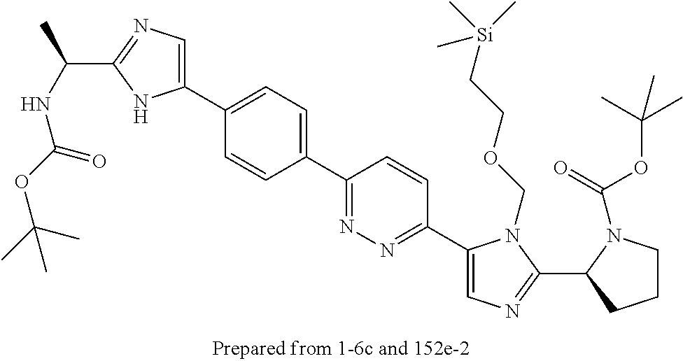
C1(C2=CC=C(C3=CN=C(C(C)NC(=O)OC(C)(C)C)N3)C=C2)=NN=C(C2=CN=C(C3CCCN3C(OC(C)(C)C)=O)N2COCC[Si](C)(C)C)C=C1
